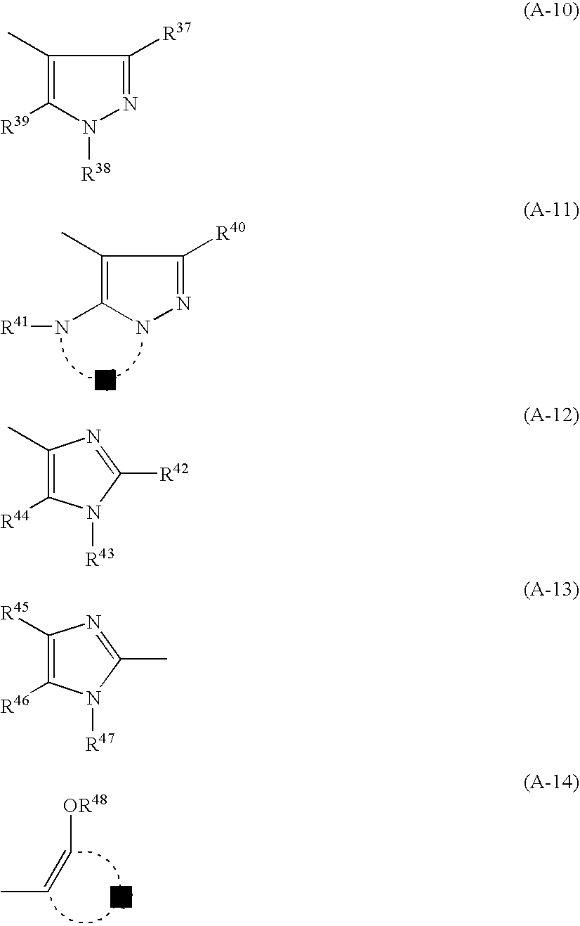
C1(C)=C(N[R41])NN=C1[R40].CC=C[OR48].C1(C)=C([R39])N([R38])N=C1[R37].C1(C)=C([R44])N([R43])C([R42])=N1.C1([R45])=C([R46])N([R47])C(C)=N1
